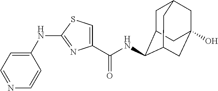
C1(C(NC2C3CC4CC(O)(CC2C4)C3)=O)=CSC(NC2=CC=NC=C2)=N1
